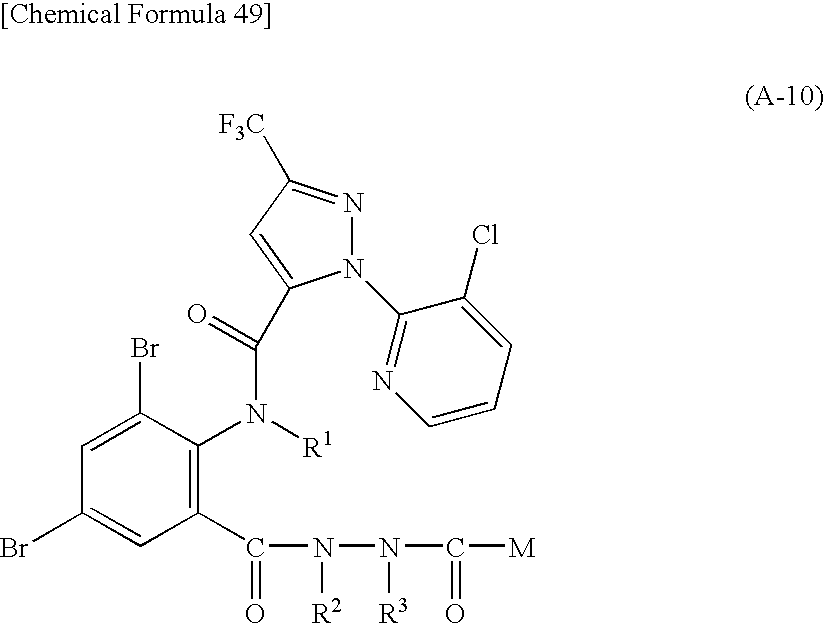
C1(C(=O)N(N(C([M])=O)[R3])[R2])=C(N([R1])C(=O)C2=CC([F3C])=NN2C2=NC=CC=C2Cl)C(Br)=CC(Br)=C1
